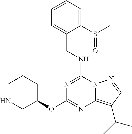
C1NCC(OC2=NC3=C(C(C)C)C=NN3C(NCC3=CC=CC=C3S(C)=O)=N2)CC1
